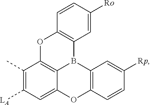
C1(C)=C([LA])C=C2C3=C1OC1=C(B3C3=C(O2)C=CC([Rp])=C3)C=C([Ro])C=C1
